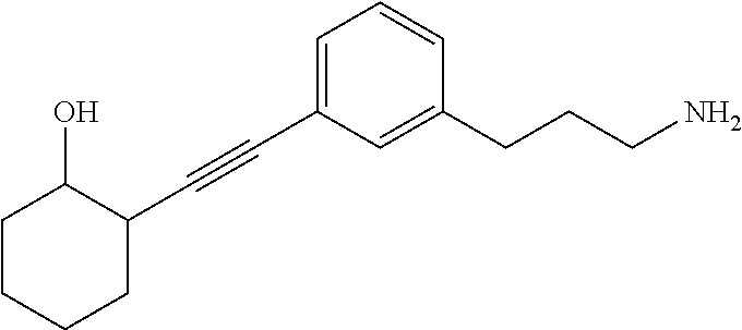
C1CCCC(C#CC2=CC=CC(CCCN)=C2)C1O
